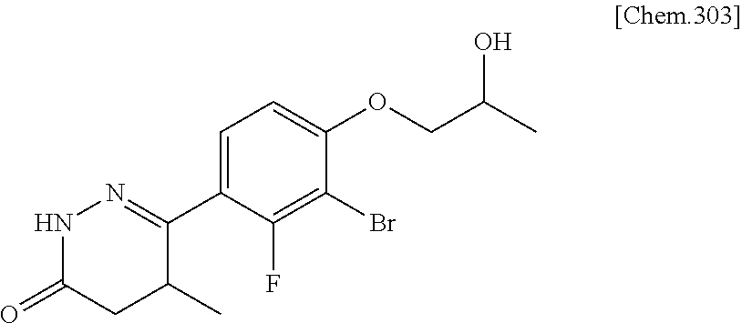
C1(C2=NNC(=O)CC2C)=CC=C(OCC(O)C)C(Br)=C1F
